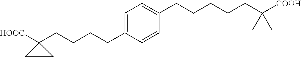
C1=C(CCCCC2([HOOC])CC2)C=CC(CCCCCC([COOH])(C)C)=C1
